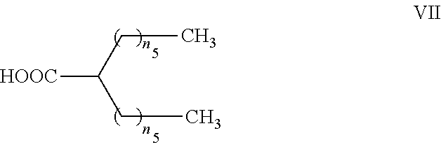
[HOOC]C(CC)CC
